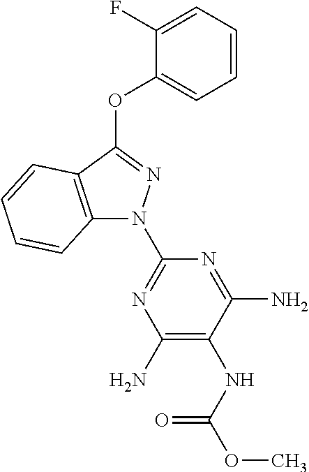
C1(F)=CC=CC=C1OC1=NN(C2=NC(N)=C(NC(=O)OC)C(N)=N2)C2=C1C=CC=C2
